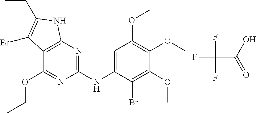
C1(OCC)=NC(NC2=CC(OC)=C(OC)C(OC)=C2Br)=NC2=C1C(Br)=C(CC)N2.FC(C(=O)O)(F)F
